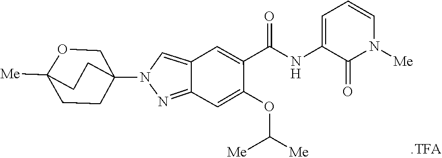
C12(N3N=C4C(=C3)C=C(C(NC3=CC=CN([Me])C3=O)=O)C(OC([Me])[Me])=C4)CCC([Me])(CC1)OC2
